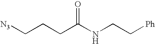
[N3]CCCC(NCC[Ph])=O
